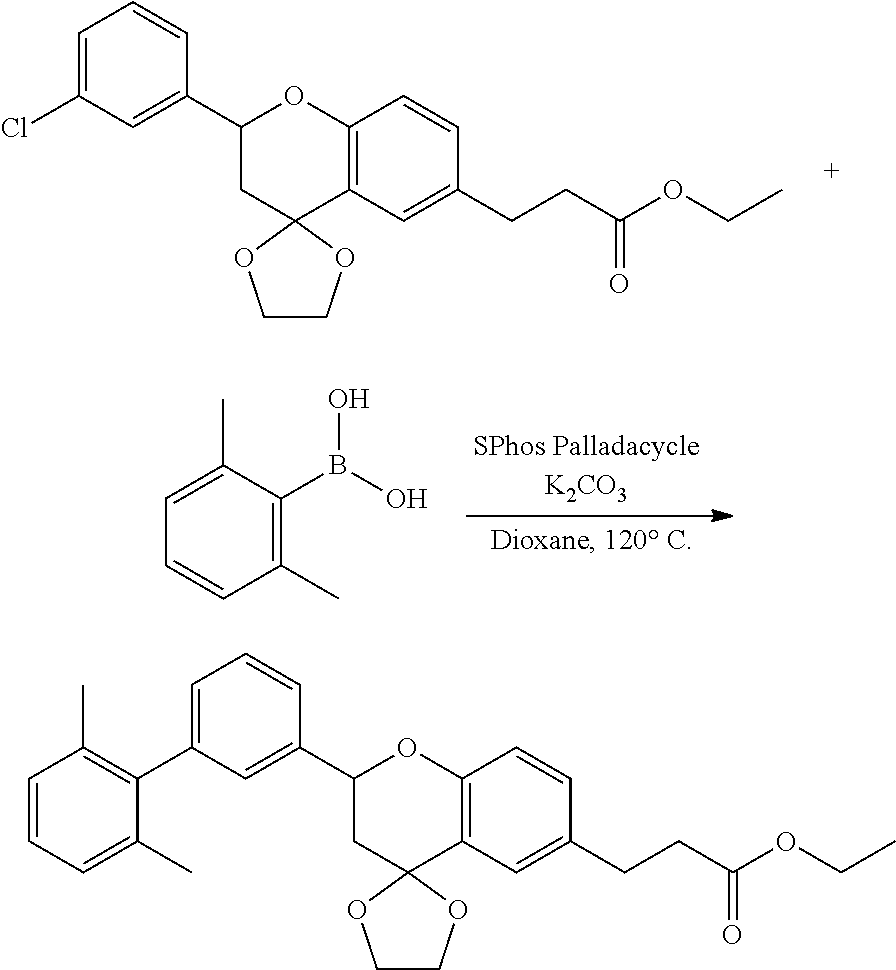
C1=C(Cl)C=C(C2CC3(C4=C(O2)C=CC(CCC(OCC)=O)=C4)OCCO3)C=C1.C1(C)=C(B(O)O)C(C)=CC=C1.C1=C(C2=C(C)C=CC=C2C)C=C(C2CC3(C4=C(O2)C=CC(CCC(OCC)=O)=C4)OCCO3)C=C1
